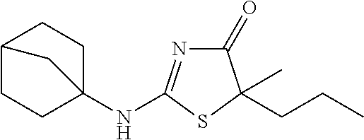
C1(=O)N=C(NC23CCC(CC2)C3)SC1(CCC)C
